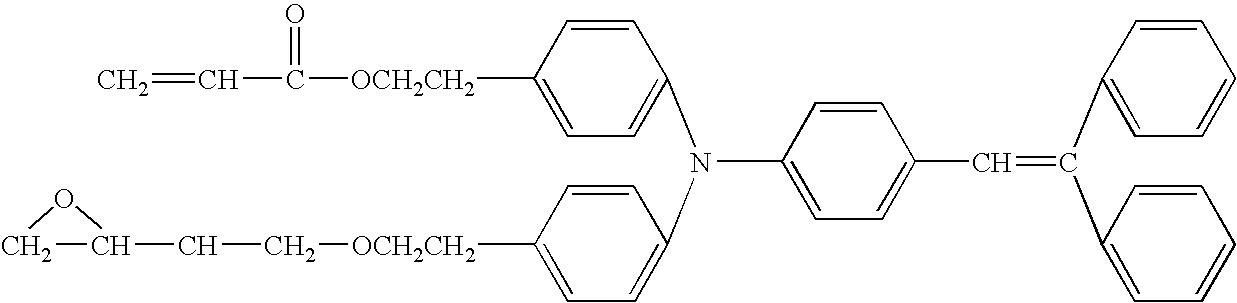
C(C1=CC=C(N(C2=CC=C([OCH2CH2]C(=O)C=C)C=C2)C2=CC=C([OCH2CH2]CCC3CO3)C=C2)C=C1)=C(C1=CC=CC=C1)C1=CC=CC=C1
